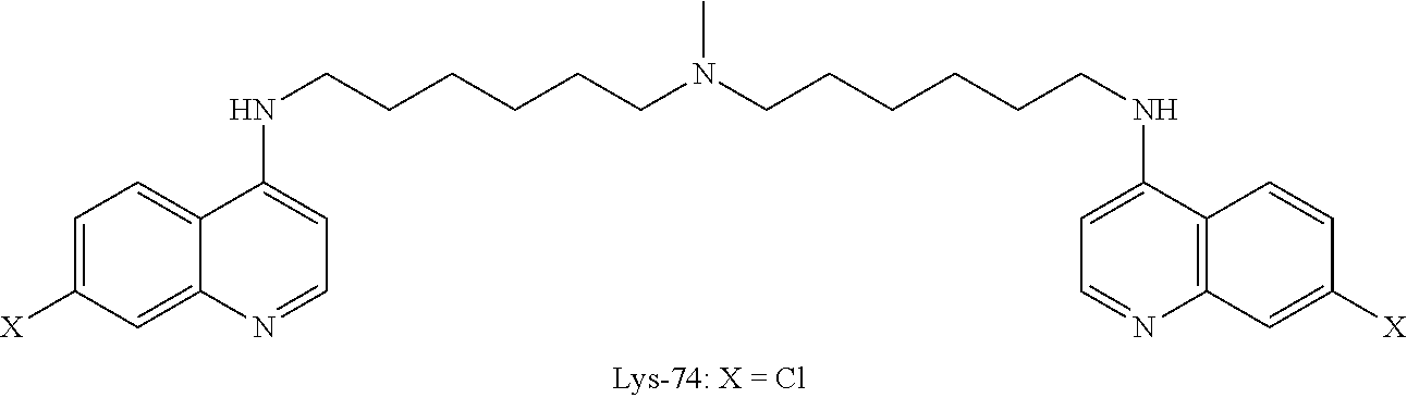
C1=C([X])C=C2C(=C1)C(NCCCCCCN(CCCCCCNC1=CC=NC3=C1C=CC([X])=C3)C)=CC=N2
